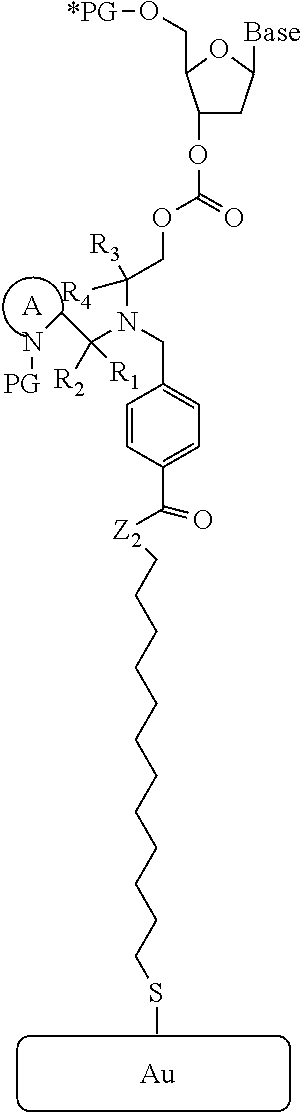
CSCCCCCCCCCCCC[Z2]C(C1=CC=C(CN(C([R4])([R3])COC(=O)OC2CC([Base])OC2CO[*PG])C(CN[PG])([R1])[R2])C=C1)=O.[Au].[A]
